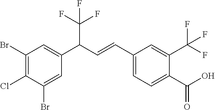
C1(Br)=C(Cl)C(Br)=CC(C(C=CC2=CC=C(C(=O)O)C(C(F)(F)F)=C2)C(F)(F)F)=C1
